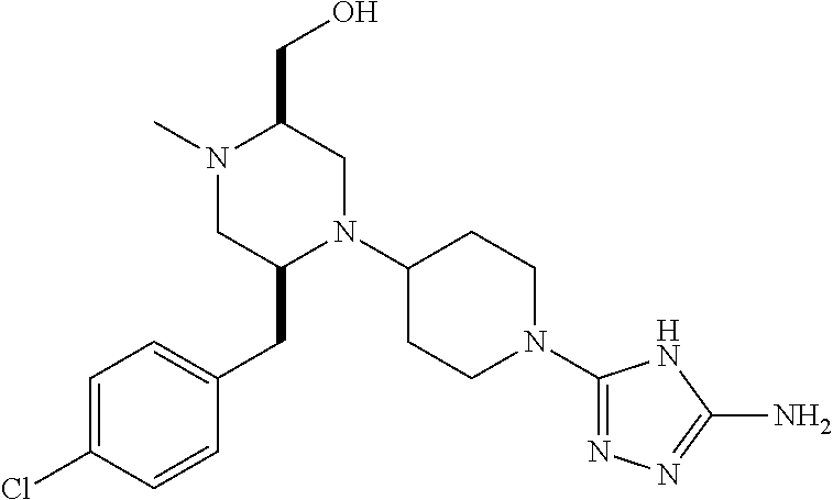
C1=C(Cl)C=CC(CC2N(C3CCN(C4=NN=C(N)N4)CC3)CC(CO)N(C)C2)=C1
